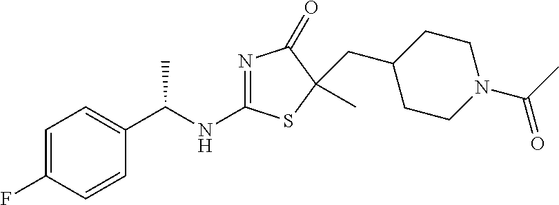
C1=C(F)C=CC(C(NC2=NC(=O)C(CC3CCN(C(C)=O)CC3)(C)S2)C)=C1
